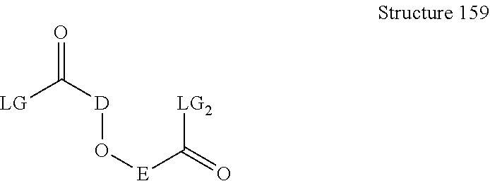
C([D]O[E]C(=O)[LG2])([LG])=O
